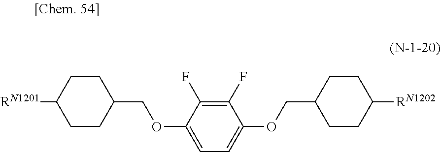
[RN1201]C1CCC(COC2=CC=C(OCC3CCC([RN1202])CC3)C(F)=C2F)CC1
